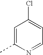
C1=C(C)N=CC=C1Cl
